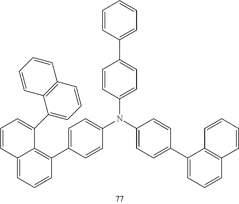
C1=CC(N(C2=CC=C(C3=CC=CC4=C3C=CC=C4)C=C2)C2=CC=C(C3=C4C(=CC=C3)C=CC=C4C3=CC=CC4=C3C=CC=C4)C=C2)=CC=C1C1=CC=CC=C1
